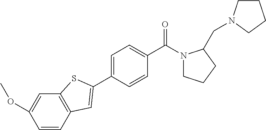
C1(C2=CC3=C(C=C(OC)C=C3)S2)=CC=C(C(N2CCCC2CN2CCCC2)=O)C=C1
